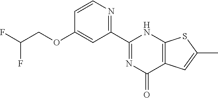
C1(C2=NC(=O)C3=C(N2)SC(C)=C3)=NC=CC(OCC(F)F)=C1
